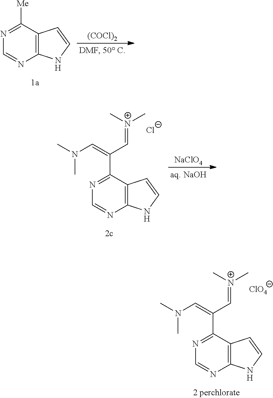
N1=C(C(=CN(C)C)C=[N+](C)C)C2=C(N=C1)NC=C2.[ClO4].N1=C([Me])C2=C(N=C1)NC=C2.[(COCl)2].N1=C(C(=CN(C)C)C=[N+](C)C)C2=C(N=C1)NC=C2.[Cl-].[NaClO4]
